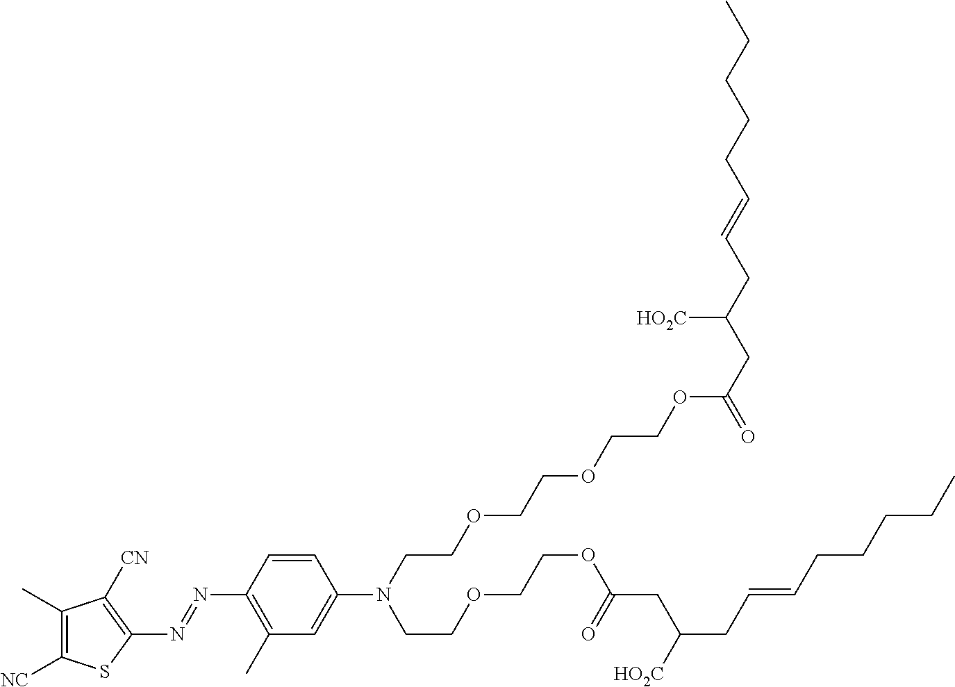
C1(C)=C([NC])SC(N=NC2=C(C)C=C(N(CCOCCOCCOC(=O)CC([HO2C])CC=CCCCCC)CCOCCOC(=O)CC([HO2C])CC=CCCCCC)C=C2)=C1[CN]
